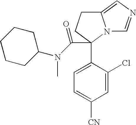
C12=CN=CN1C(C(N(C1CCCCC1)C)=O)(C1=CC=C([CN])C=C1Cl)CC2
